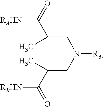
[RAHN]C(=O)C(CN([R3])CC(C([RBHN])=O)C)C
